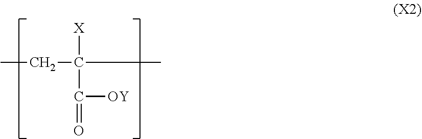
CCC(C)([X])C(=O)[OY]
